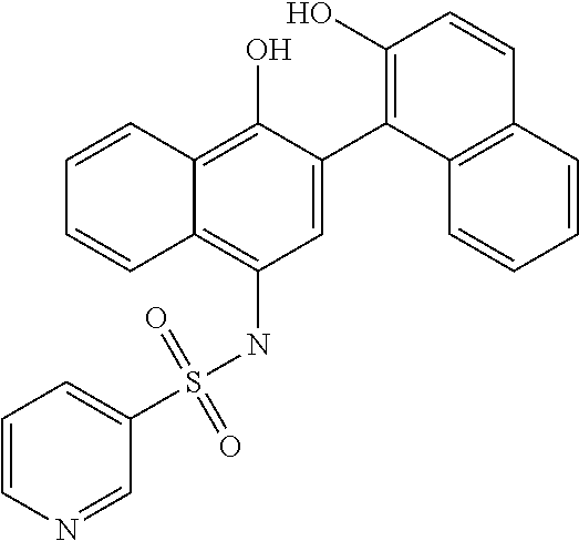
C1=C(C2=C(O)C=CC3=C2C=CC=C3)C(O)=C2C(=C1NS(C1=CC=CN=C1)(=O)=O)C=CC=C2
